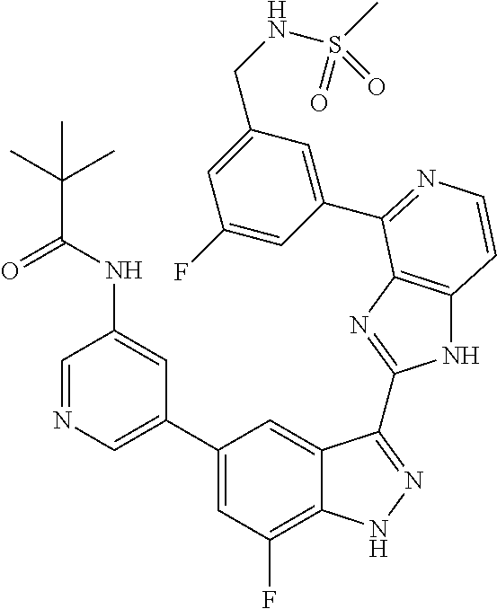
C1=C(C2=CC(F)=C3C(=C2)C(C2=NC4=C(N2)C=CN=C4C2=CC(CNS(C)(=O)=O)=CC(F)=C2)=NN3)C=C(NC(=O)C(C)(C)C)C=N1
